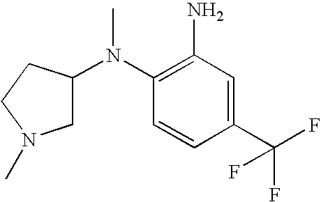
C1(N(C)C2CN(C)CC2)=C(N)C=C(C(F)(F)F)C=C1
